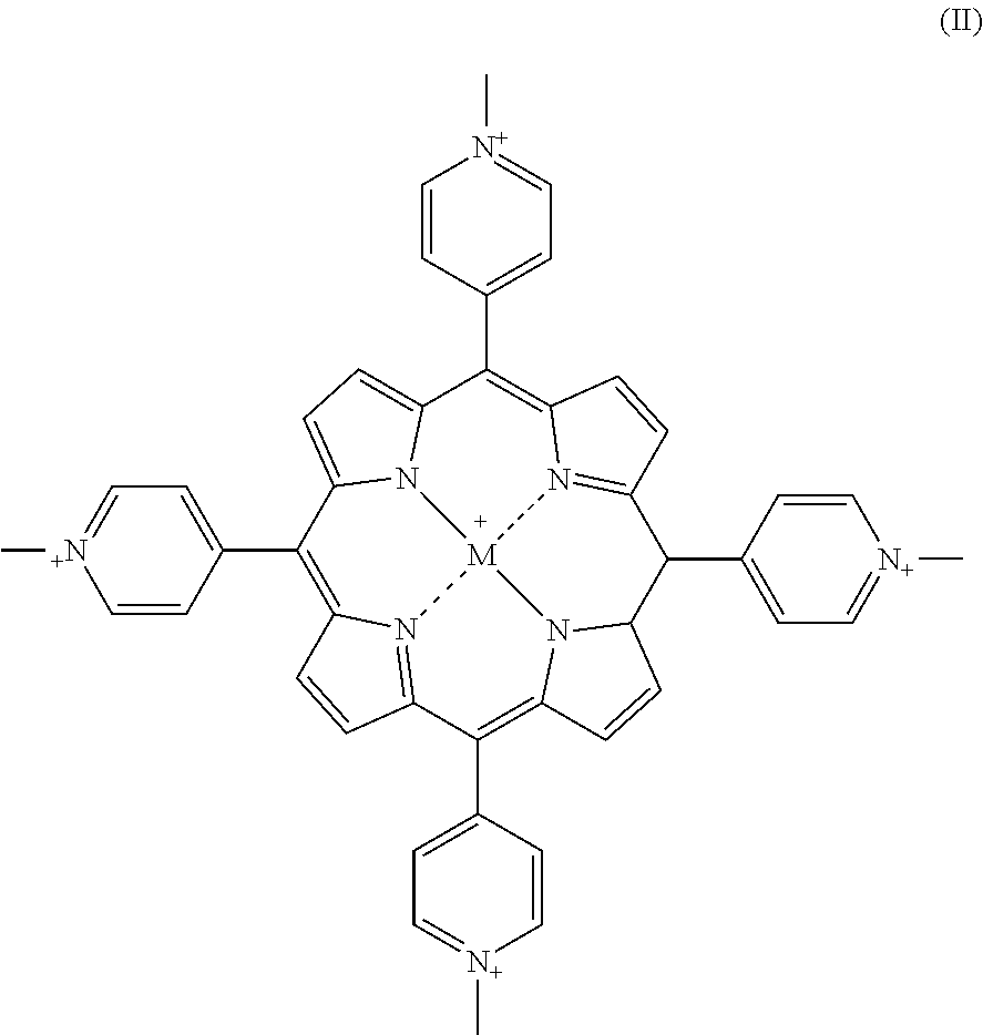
C1(C2=CC=[N+](C)C=C2)=C2N3=C(C(C4=CC=[N+](C)C=C4)=C4N5C(C(C6=CC=[N+](C)C=C6)C6=N7C(=C(C8=CC=[N+](C)C=C8)C8=CC=C1N8[M]753)C=C6)C=C4)C=C2
